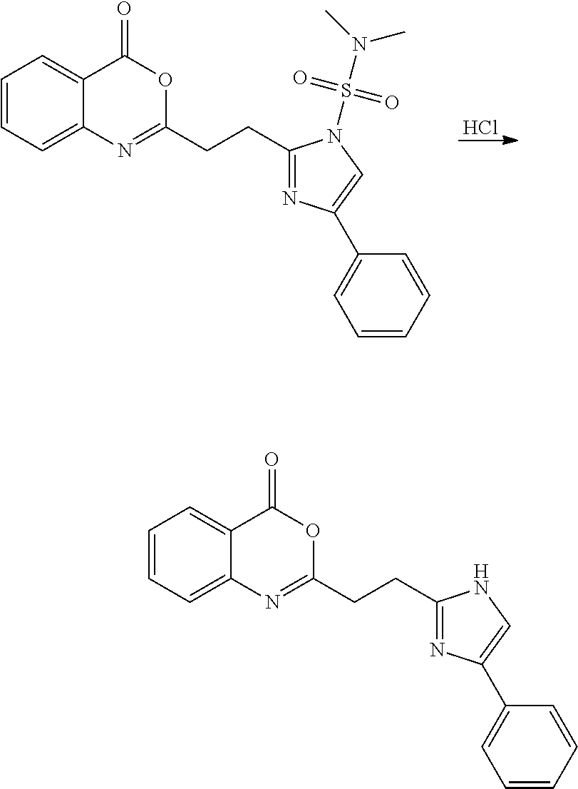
Cl.C1(CCC2=NC(C3=CC=CC=C3)=CN2S(N(C)C)(=O)=O)=NC2=CC=CC=C2C(=O)O1.C1(CCC2=NC(C3=CC=CC=C3)=CN2)=NC2=CC=CC=C2C(=O)O1
